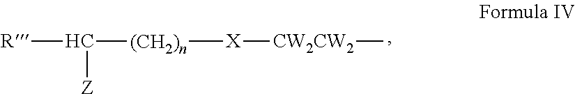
[(CH2)n](C([R])[Z])[X][CW2CW2]C
